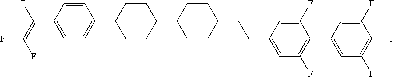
C1=CC(C(=C(F)F)F)=CC=C1C1CCC(C2CCC(CCC3=CC(F)=C(C4=CC(F)=C(F)C(F)=C4)C(F)=C3)CC2)CC1
